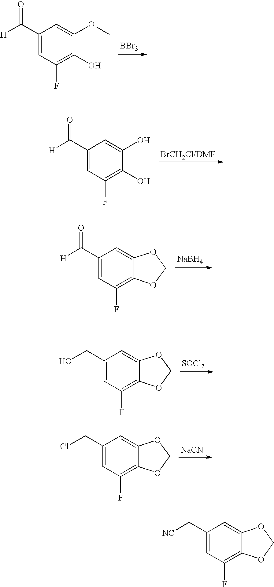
[H]C(C1=CC(F)=C(O)C(OC)=C1)=O.[BBr3].[H]C(C1=CC(F)=C(O)C(O)=C1)=O.[H]C(C1=CC(F)=C2C(=C1)OCO2)=O.[NaBH4].OCC1=CC(F)=C2C(=C1)OCO2.[SOCl2].ClCC1=CC(F)=C2C(=C1)OCO2.[NaCN].[NC]CC1=CC(F)=C2C(=C1)OCO2
